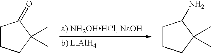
C1CCC(C)(C)C1=O.C1CCC(C)(C)C1N
